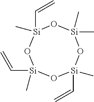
O1[Si](C=C)(C)O[Si](C)(C=C)O[Si](C=C)(C)O[Si]1(C)C
